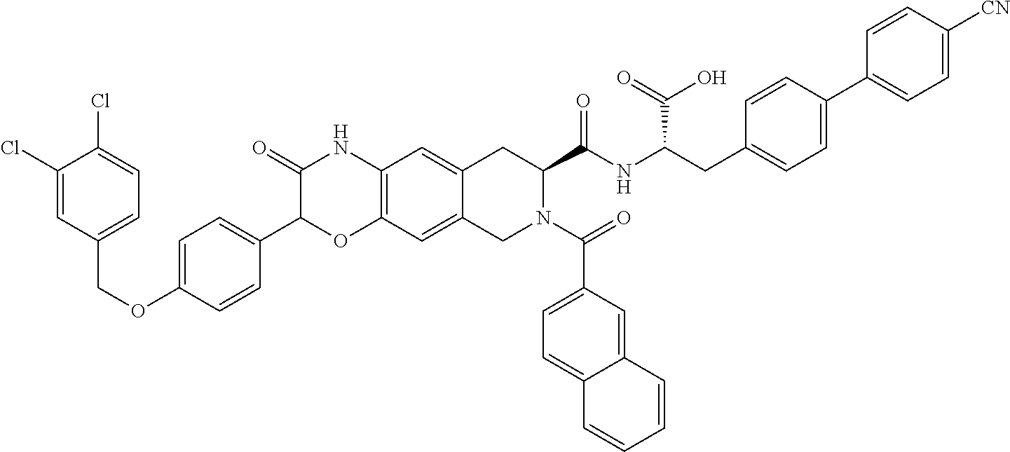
C1(Cl)=CC(COC2=CC=C(C3OC4=C(NC3=O)C=C3C(=C4)CN(C(=O)C4=CC=C5C(=C4)C=CC=C5)C(C(NC(CC4=CC=C(C5=CC=C([CN])C=C5)C=C4)C(=O)O)=O)C3)C=C2)=CC=C1Cl
